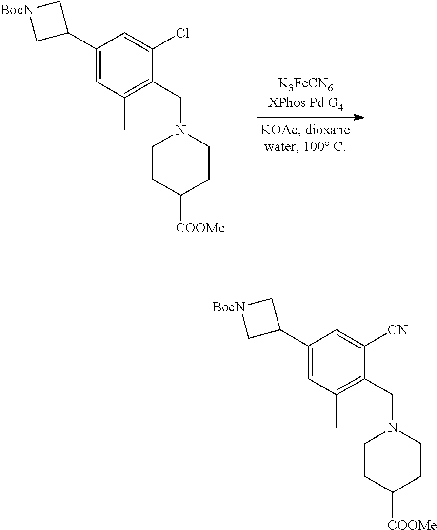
C1=C(C2C[BocN]C2)C=C(Cl)C(CN2CCC([COOMe])CC2)=C1C.C1=C(C2C[BocN]C2)C=C([CN])C(CN2CCC([COOMe])CC2)=C1C
